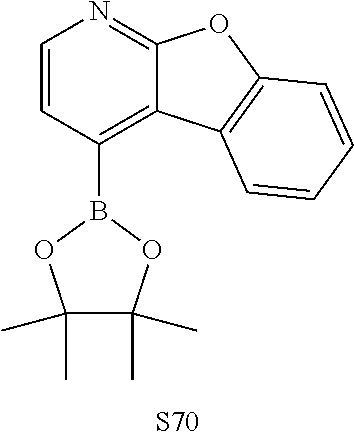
C1(B2OC(C)(C)C(C)(C)O2)=C2C(=NC=C1)OC1=C2C=CC=C1
